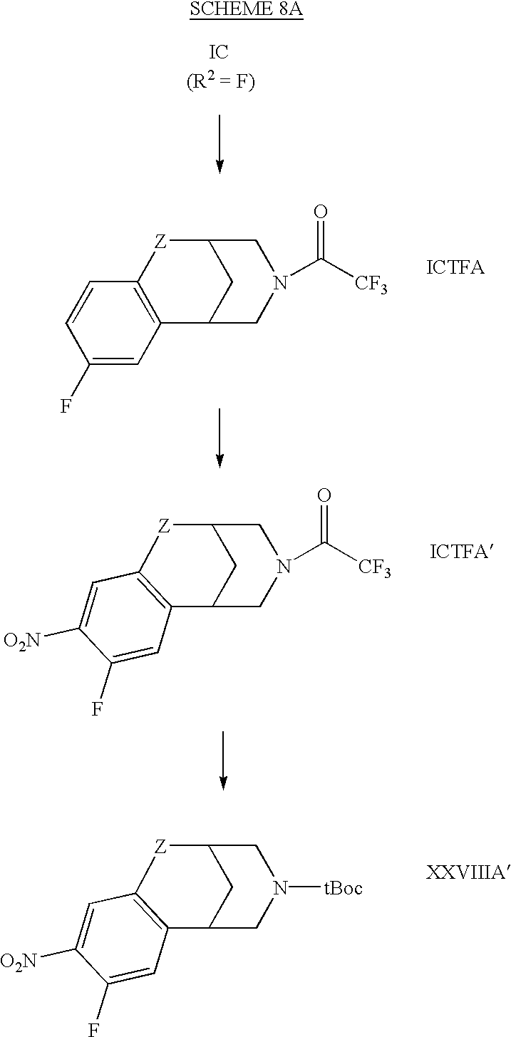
[IC].C1=CC(F)=CC2=C1[Z]C1CC2CN(C([CF3])=O)C1.[ICTFA].C1=C([O2N])C(F)=CC2=C1[Z]C1CC2CN(C([CF3])=O)C1.C1=C([O2N])C(F)=CC2=C1[Z]C1CC2CN([tBoc])C1
